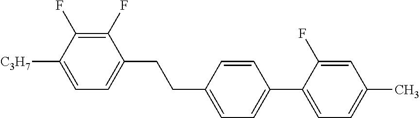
C1(F)=C(F)C([C3H7])=CC=C1CCC1=CC=C(C2=CC=C(C)C=C2F)C=C1
